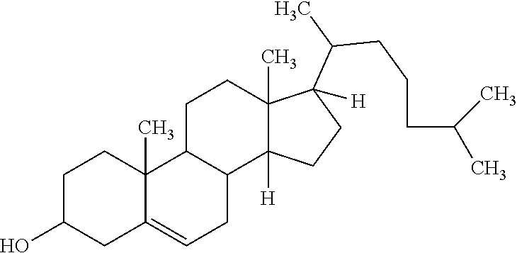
C1C(O)CC2=CCC3C(C2(C)C1)CCC1(C)C3([H])CCC1(C(CCCC(C)C)C)[H]
